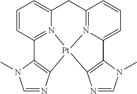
N12=C3C=CC=C1C1=C(N=CN1C)[Pt]21N2=C(C=CC=C2C3)C2=C1N=CN2C
